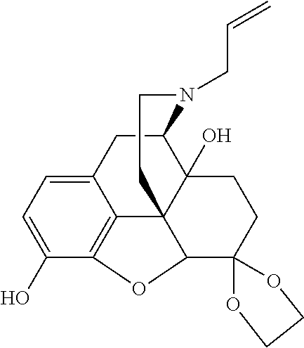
C12=CC=C(O)C3=C1C14C(O)(C(C2)N(CC=C)CCC1)CCC1(C4O3)OCCO1
